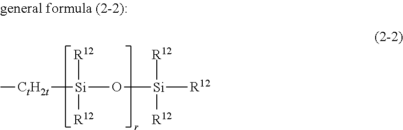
C[CtH2t][Si](O[Si]([R12])([R12])[R12])([R12])[R12]
